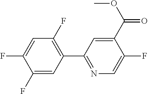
C1(F)=CC(C2=NC=C(F)C(C(OC)=O)=C2)=C(F)C=C1F
